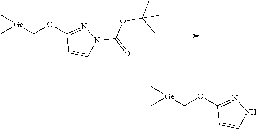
C1(OC[Ge](C)(C)C)=NN(C(OC(C)(C)C)=O)C=C1.C1(OC[Ge](C)(C)C)=NNC=C1
